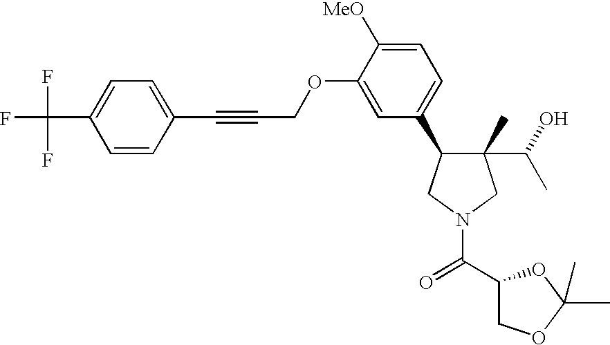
C1(C)(C(O)C)C(C2=CC=C([MeO])C(OCC#CC3=CC=C(C(F)(F)F)C=C3)=C2)CN(C(C2COC(C)(C)O2)=O)C1
